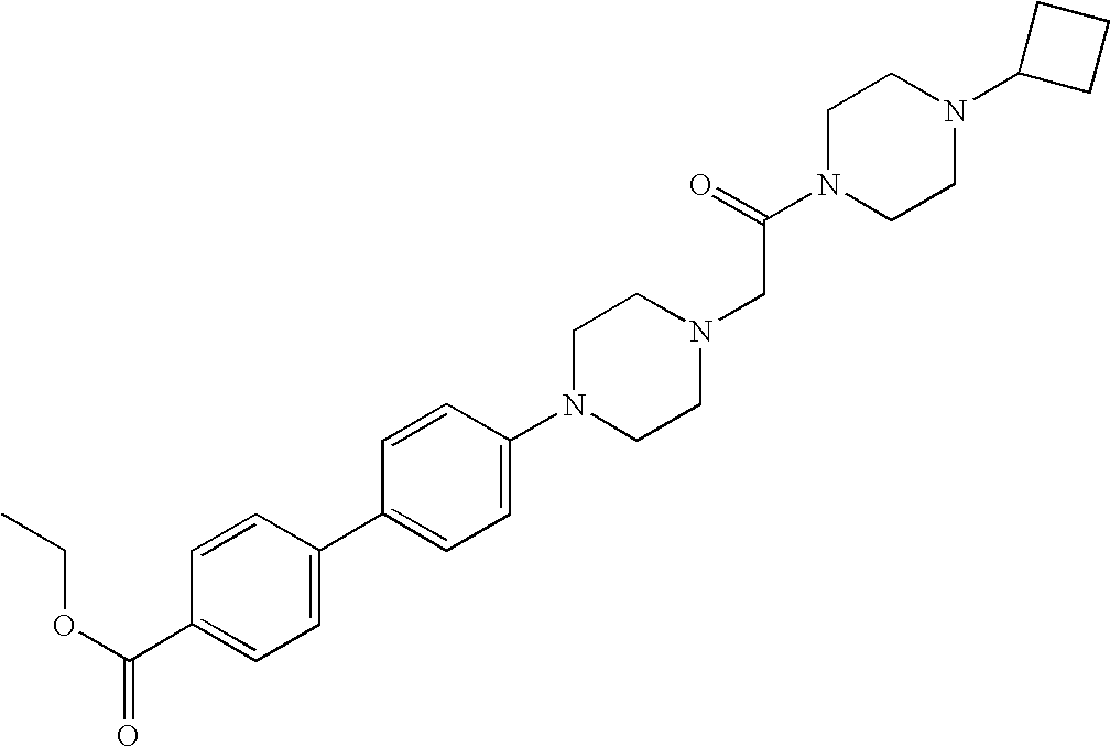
C1=CC(N2CCN(CC(N3CCN(C4CCC4)CC3)=O)CC2)=CC=C1C1=CC=C(C(OCC)=O)C=C1
